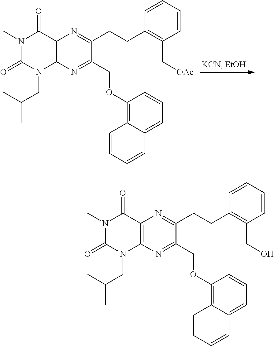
C12=C(N=C(COC3=C4C(=CC=C3)C=CC=C4)C(CCC3=C(C[OAc])C=CC=C3)=N1)N(CC(C)C)C(=O)N(C)C2=O.C12=C(N=C(COC3=C4C(=CC=C3)C=CC=C4)C(CCC3=C(CO)C=CC=C3)=N1)N(CC(C)C)C(=O)N(C)C2=O
